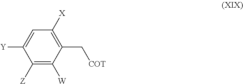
C1([Z])=C([W])C(C[COT])=C([X])C=C1[Y]
